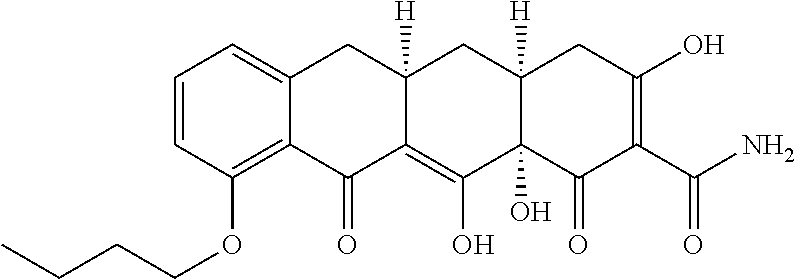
C1=CC(OCCCC)=C2C(=C1)CC1([H])C(=C(O)C3(O)C([H])(C1)CC(O)=C(C(N)=O)C3=O)C2=O
